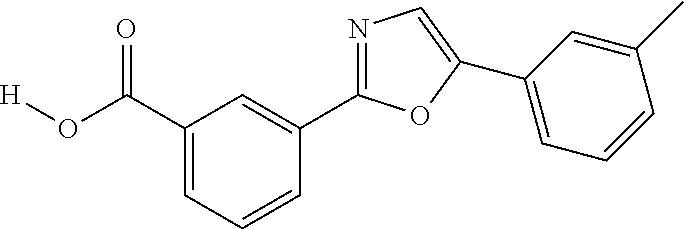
[H]OC(C1=CC=CC(C2=NC=C(C3=CC=CC(C)=C3)O2)=C1)=O
